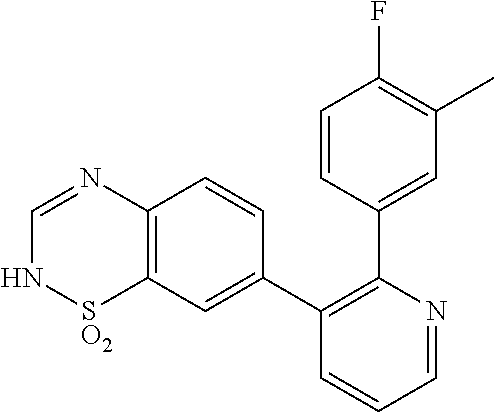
C1=CC(C2=C(C3=CC4=C(C=C3)N=CN[SO2]4)C=CC=N2)=CC(C)=C1F
